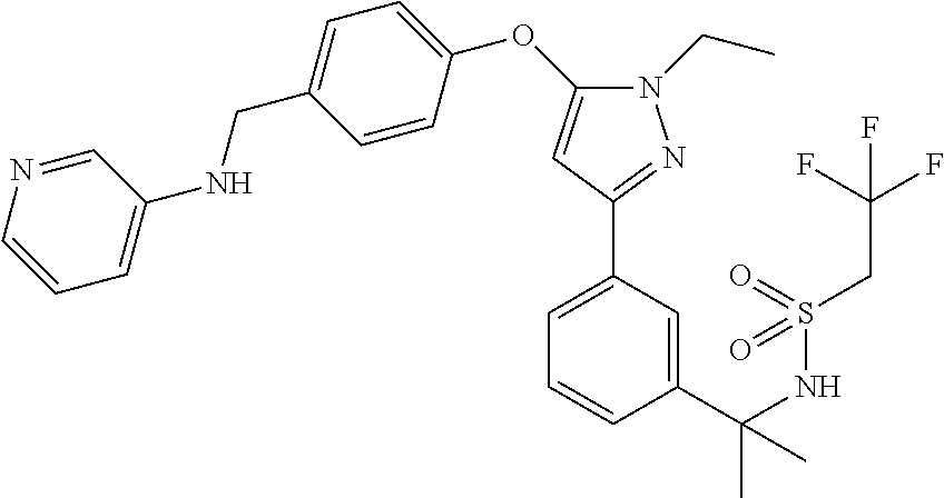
C1=C(C(NS(CC(F)(F)F)(=O)=O)(C)C)C=CC=C1C1=NN(CC)C(OC2=CC=C(CNC3=CC=CN=C3)C=C2)=C1
